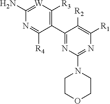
C1(C2=NC(N3CCOCC3)=NC([R1])=C2[R2])=C([R3])[W]=C(N)N=C1[R4]
